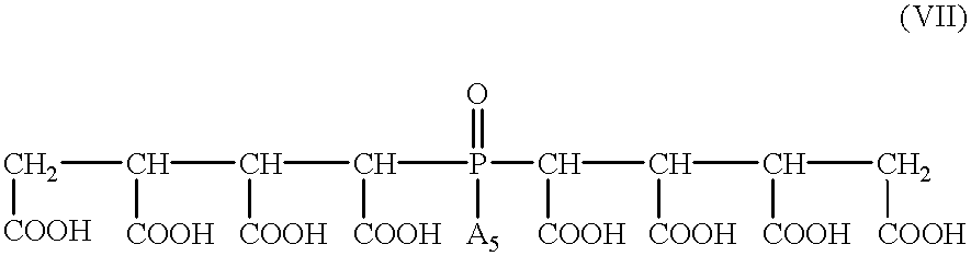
C([COOH])(C(C([COOH])P(C([COOH])C([COOH])C(C[COOH])[COOH])([A5])=O)[COOH])C[COOH]
